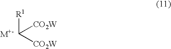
C([R1])([CO2W])[CO2W]
